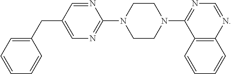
N1=CC(CC2=CC=CC=C2)=CN=C1N1CCN(C2=NC=NC3=C2C=CC=C3)CC1
